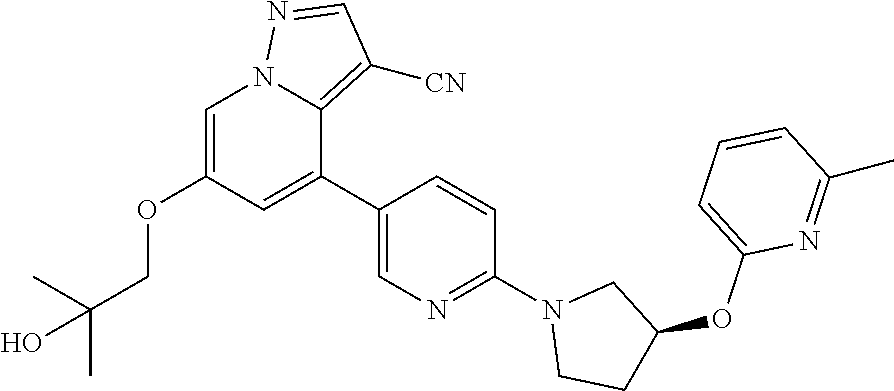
C1=C(OCC(O)(C)C)C=C(C2=CN=C(N3CC(OC4=CC=CC(C)=N4)CC3)C=C2)C2=C([CN])C=NN12
